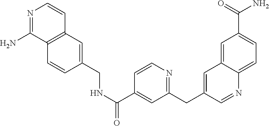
N1=C(N)C2=C(C=C1)C=C(CNC(=O)C1=CC(CC3=CC4=CC(C(=O)N)=CC=C4N=C3)=NC=C1)C=C2
